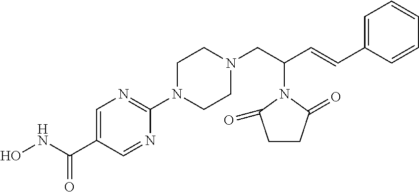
ONC(C1=CN=C(N2CCN(CC(C=CC3=CC=CC=C3)N3C(=O)CCC3=O)CC2)N=C1)=O
